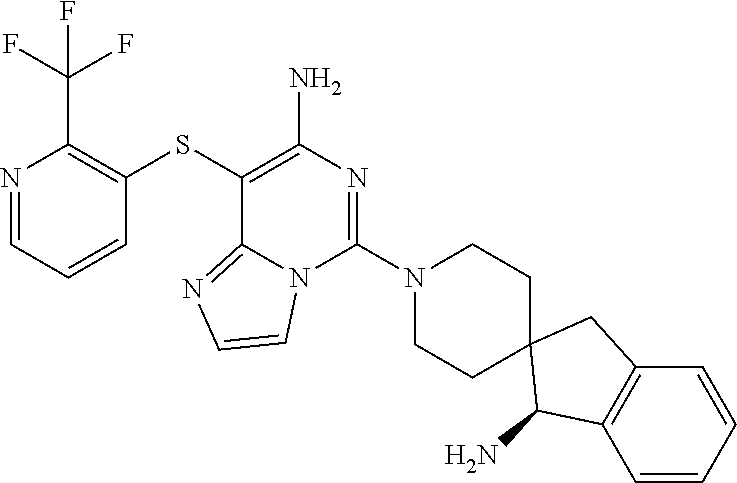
C1=CC=NC(C(F)(F)F)=C1SC1=C(N)N=C(N2CCC3(CC2)C(N)C2=C(C3)C=CC=C2)N2C1=NC=C2
